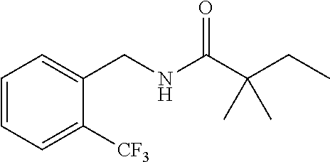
C1=CC=C([CF3])C(CNC(C(CC)(C)C)=O)=C1
